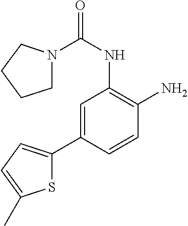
N1(C(NC2=C(N)C=CC(C3=CC=C(C)S3)=C2)=O)CCCC1
